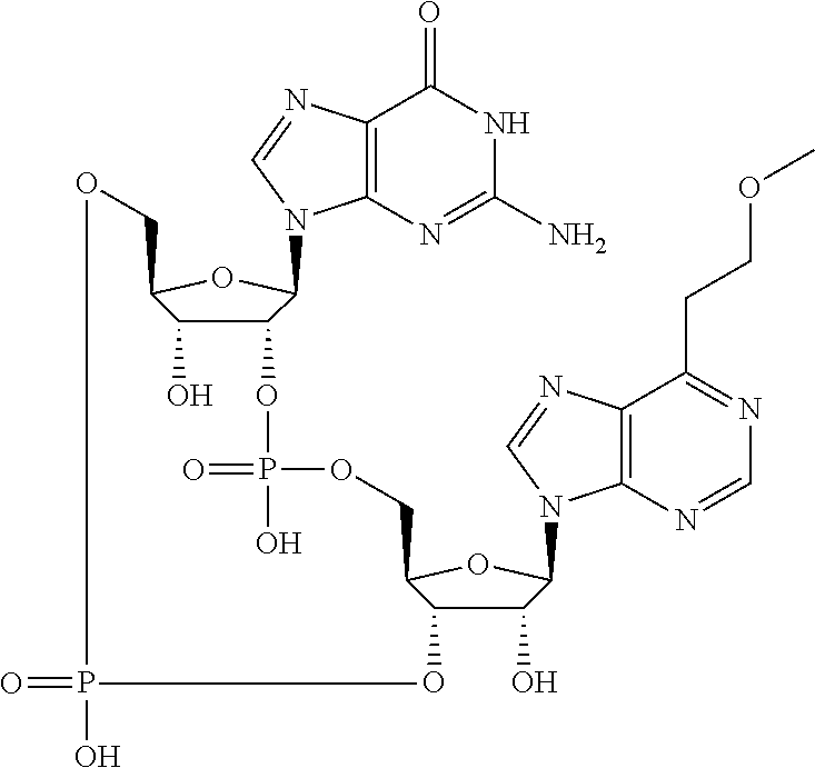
C12=C(N=C(N)NC1=O)N(C1C(OP(=O)(O)OCC3C(O)C(O)C(N4C5=C(C(CCOC)=NC=N5)N=C4)O3)C(O)C(CO)O1)C=N2.O=PO
